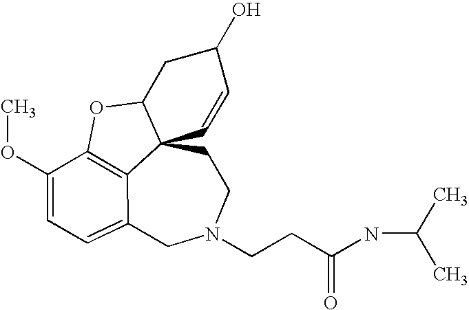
C12=C3C(OC)=CC=C1CN(CCC(NC(C)C)=O)CCC21C(O3)CC(O)C=C1
